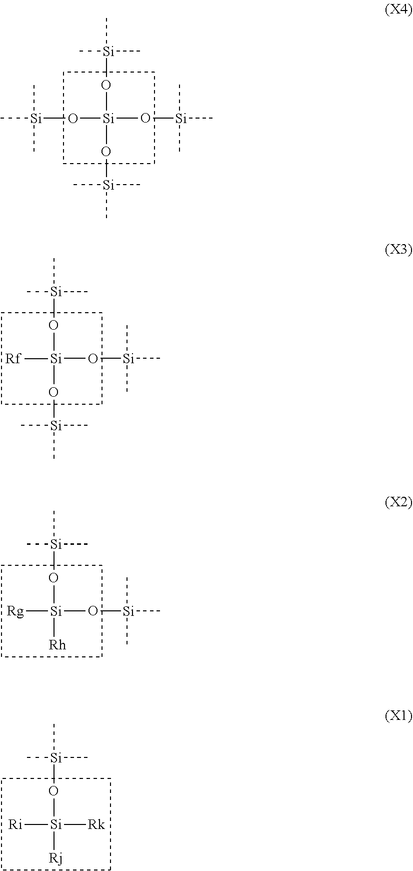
C[Si](C)(C)O[Si](O[Si](C)(C)C)(O[Si](C)(C)C)O[Si](C)(C)C.C[Si](C)(C)O[Si](O[Si](C)(C)C)([Rf])O[Si](C)(C)C.C[Si](C)(C)O[Si](O[Si](C)(C)C)([Rg])[Rh].C[Si](C)(C)O[Si]([Rk])([Ri])[Rj]
